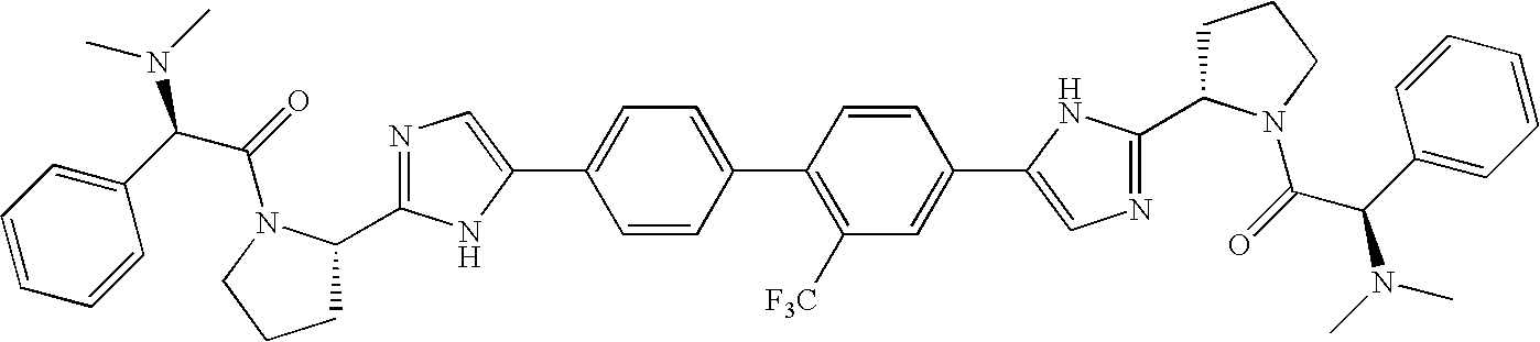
C1C(C2=NC=C(C3=CC=C(C4=C([F3C])C=C(C5=CN=C(C6CCCN6C(C(N(C)C)C6=CC=CC=C6)=O)N5)C=C4)C=C3)N2)N(C(C(N(C)C)C2=CC=CC=C2)=O)CC1
